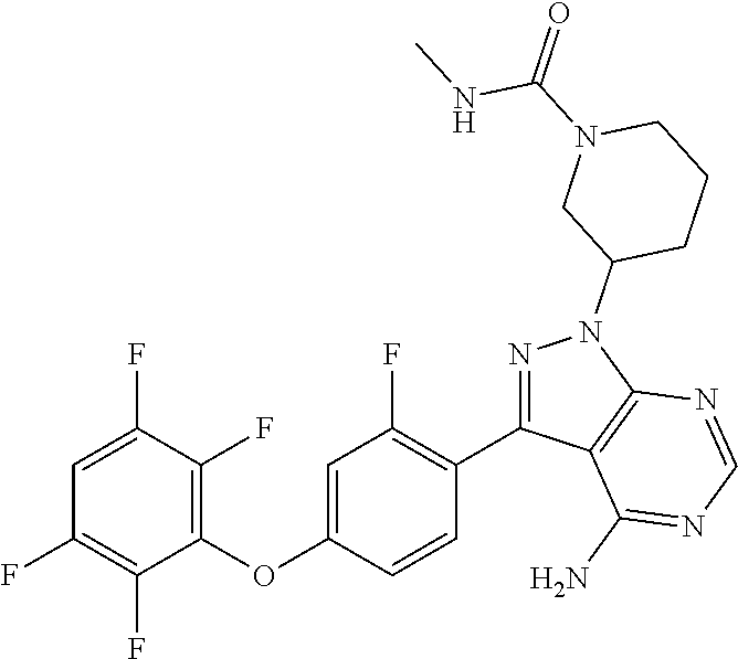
C1(OC2=CC(F)=C(C3=NN(C4CCCN(C(=O)NC)C4)C4=C3C(N)=NC=N4)C=C2)=C(F)C(F)=CC(F)=C1F
